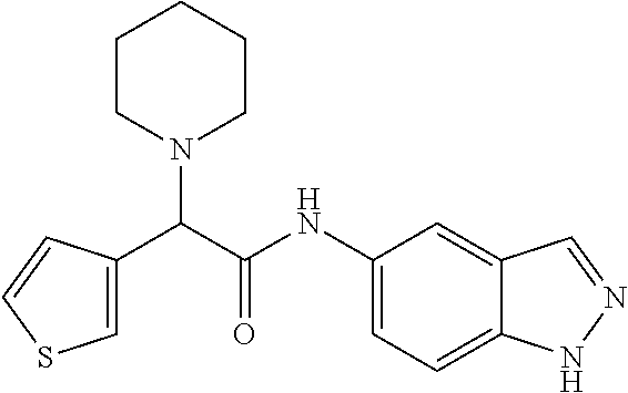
C1=C(C(C(NC2=CC=C3C(=C2)C=NN3)=O)N2CCCCC2)C=CS1
